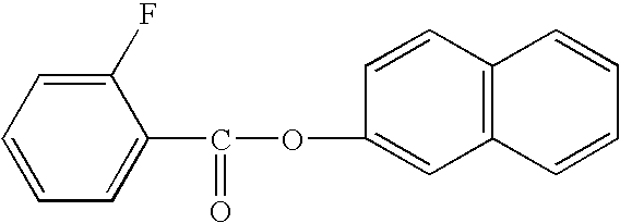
C1=CC=C(C(OC2=CC3=C(C=C2)C=CC=C3)=O)C(F)=C1
